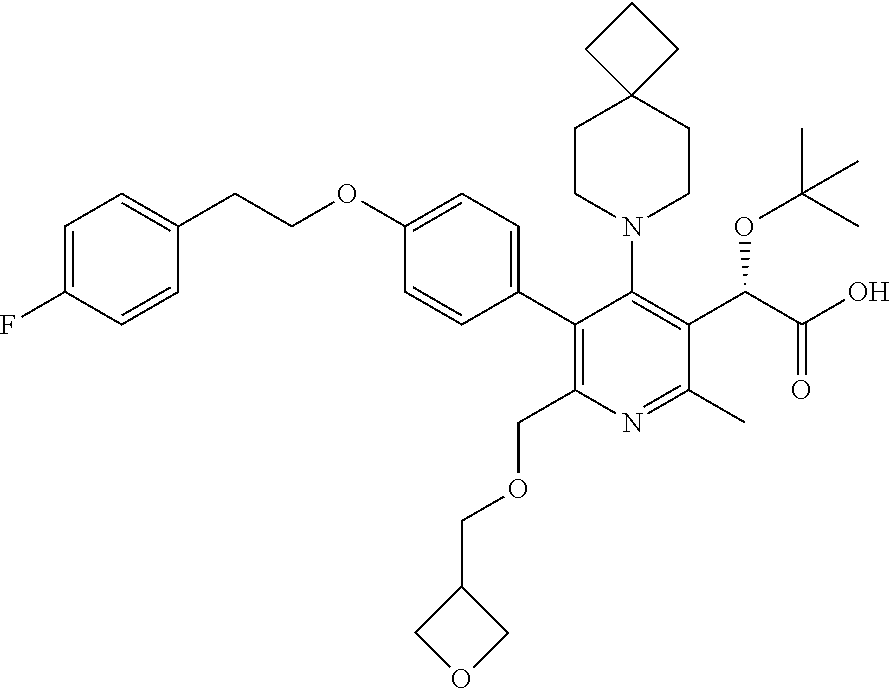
C1(OCCC2=CC=C(F)C=C2)=CC=C(C2=C(COCC3COC3)N=C(C)C(C(C(O)=O)OC(C)(C)C)=C2N2CCC3(CC2)CCC3)C=C1
